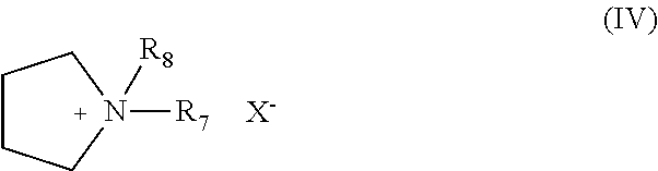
C1CCN([R7])([R8])C1.[X-]
